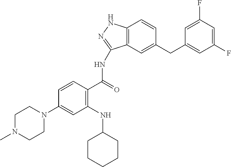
C1=CC(C(=O)NC2=NNC3=C2C=C(CC2=CC(F)=CC(F)=C2)C=C3)=C(NC2CCCCC2)C=C1N1CCN(C)CC1
